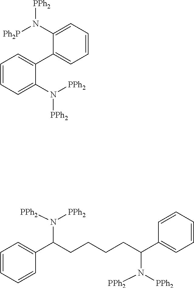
C1=CC=C(N([PPh2])[PPh2])C(C2=CC=CC=C2N([PPh2])[Ph2P])=C1.C1=CC=CC(C(CCCCC(C2=CC=CC=C2)N([PPh2])[PPh2])N([PPh2])[PPh2])=C1
